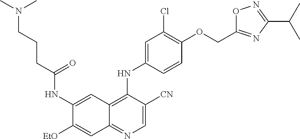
C1=C([CN])C(NC2=CC(Cl)=C(OCC3=NC(C(C)C)=NO3)C=C2)=C2C(=N1)C=C([EtO])C(NC(CCCN(C)C)=O)=C2
